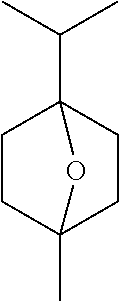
C1CC2(C)CCC1(C(C)C)O2
